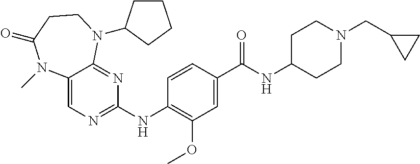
C12=CN=C(NC3=C(OC)C=C(C(NC4CCN(CC5CC5)CC4)=O)C=C3)N=C1N(C1CCCC1)CCC(=O)N2C
